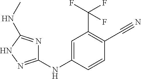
C1(NC2=CC(C(F)(F)F)=C(C#N)C=C2)=NNC(NC)=N1
